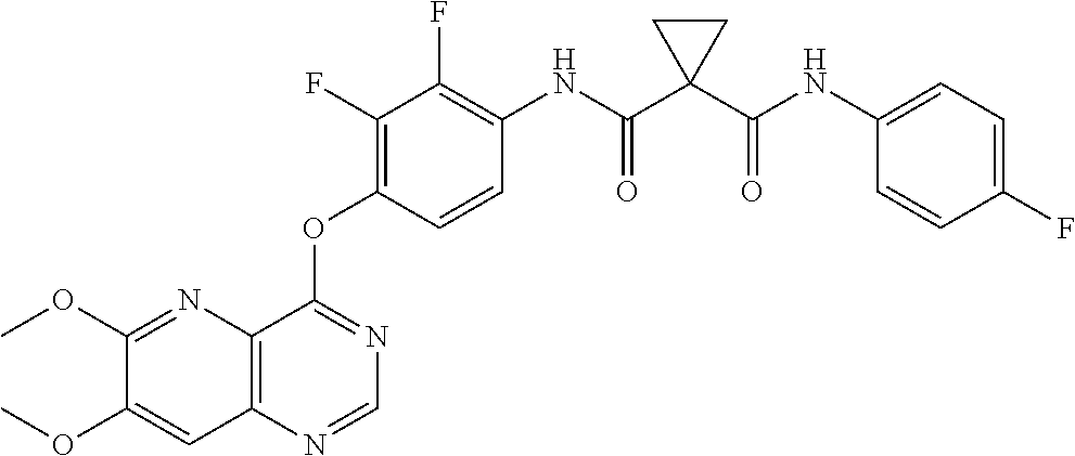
C1(OC)=NC2=C(C=C1OC)N=CN=C2OC1=C(F)C(F)=C(NC(C2(C(NC3=CC=C(F)C=C3)=O)CC2)=O)C=C1
